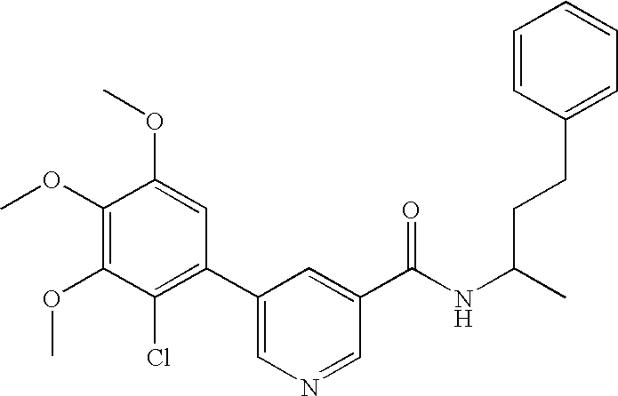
C1(OC)=C(OC)C(Cl)=C(C2=CN=CC(C(NC(C)CCC3=CC=CC=C3)=O)=C2)C=C1OC
